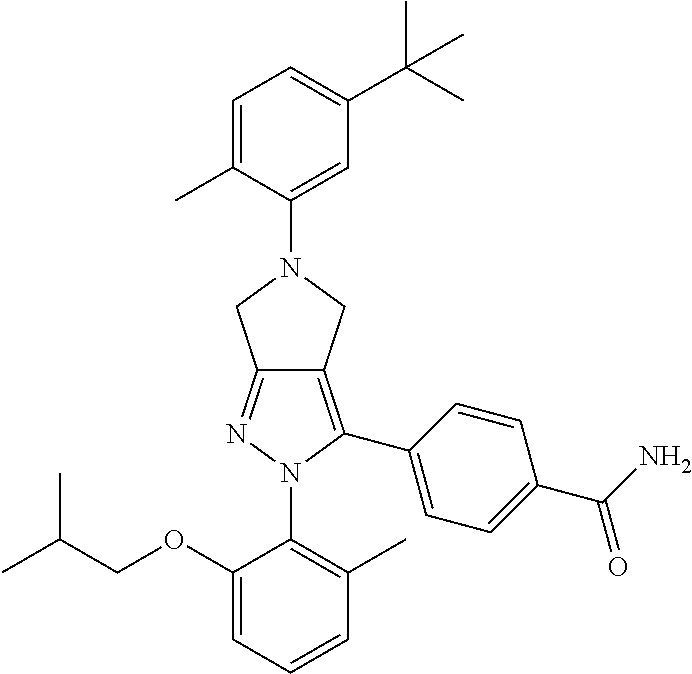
C1(OCC(C)C)=CC=CC(C)=C1N1C(C2=CC=C(C(N)=O)C=C2)=C2C(=N1)CN(C1=CC(C(C)(C)C)=CC=C1C)C2
